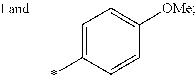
C1=C(*)C=CC([OMe])=C1
